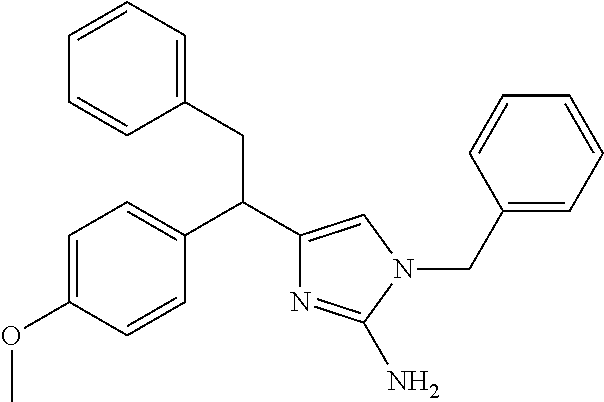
C1=C(OC)C=CC(C(C2=CN(CC3=CC=CC=C3)C(N)=N2)CC2=CC=CC=C2)=C1
